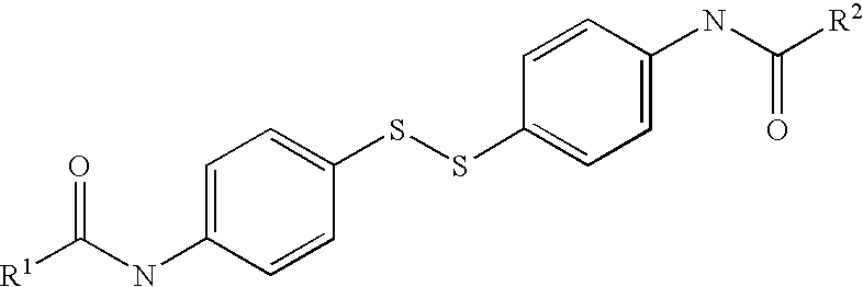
[R1]C(NC1=CC=C(SSC2=CC=C(NC([R2])=O)C=C2)C=C1)=O
